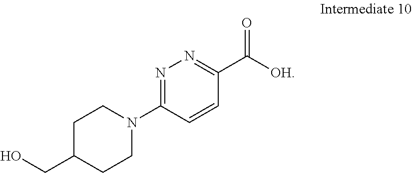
N1=C(N2CCC(CO)CC2)C=CC(C([OH])=O)=N1
